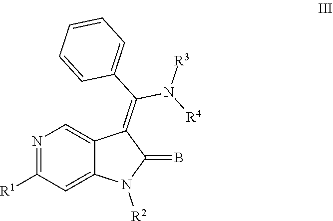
N1=C([R1])C=C2C(=C1)C(=C(C1=CC=CC=C1)N([R4])[R3])C(=B)N2[R2]
